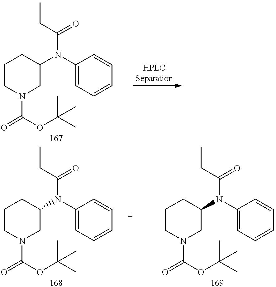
C1CN(C(=O)OC(C)(C)C)CC(N(C2=CC=CC=C2)C(=O)CC)C1.C1CN(C(=O)OC(C)(C)C)CC(N(C2=CC=CC=C2)C(=O)CC)C1.C1CN(C(=O)OC(C)(C)C)CC(N(C2=CC=CC=C2)C(=O)CC)C1
